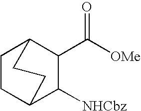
C1CC2C([NHCbz])C(C([OMe])=O)C1CC2
